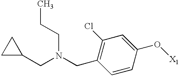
C(C1=C(Cl)C=C(O[X1])C=C1)N(CCC)CC1CC1
